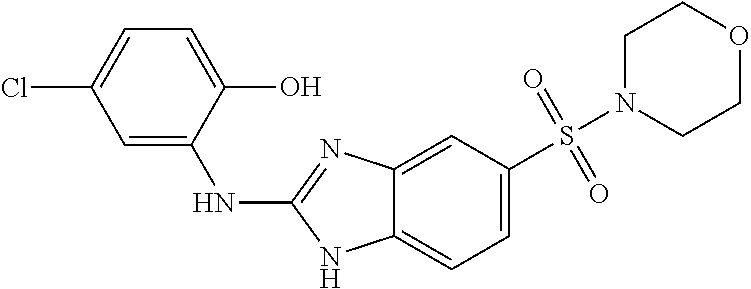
C1N(S(C2=CC=C3C(=C2)N=C(NC2=CC(Cl)=CC=C2O)N3)(=O)=O)CCOC1
